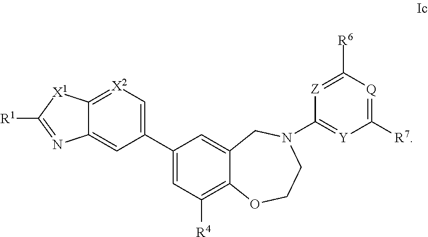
C1(C2=CC([R4])=C3C(=C2)CN(C2=[Y]C([R7])=[Q]C([R6])=[Z]2)CCO3)=C[X2]=C2C(=C1)N=C([R1])[X1]2
